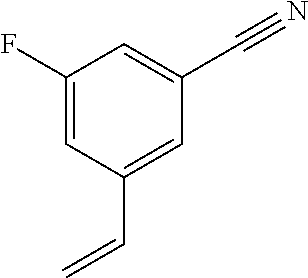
C1(F)=CC(C=C)=CC(C#N)=C1
